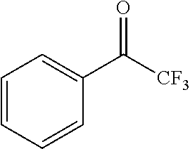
C1=CC=CC(C([CF3])=O)=C1
